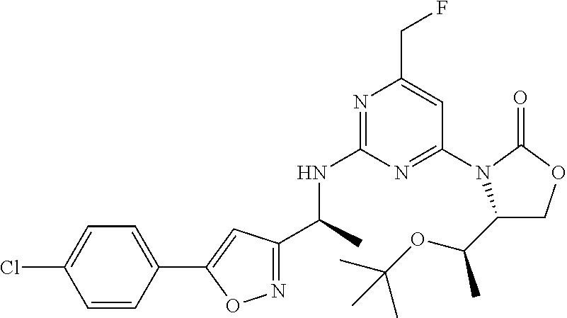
C(C)(NC1=NC(CF)=CC(N2C(C(OC(C)(C)C)C)COC2=O)=N1)C1=NOC(C2=CC=C(Cl)C=C2)=C1
